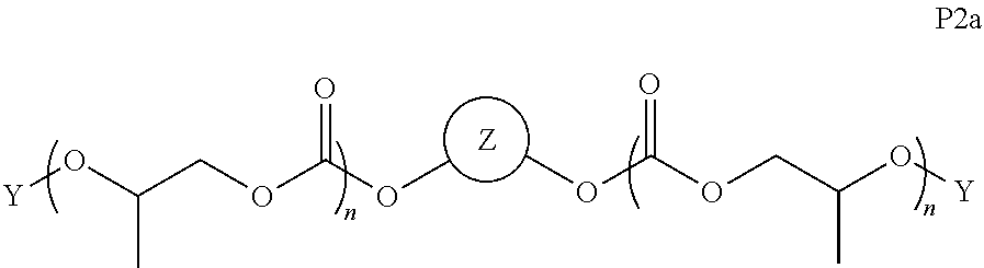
COC(OCC(O[Y])C)=O.COC(OCC(O[Y])C)=O
